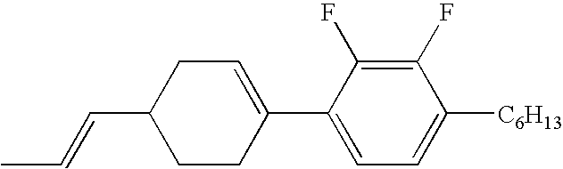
C1(F)=C(F)C(C2=CCC(C=CC)CC2)=CC=C1[C6H13]
